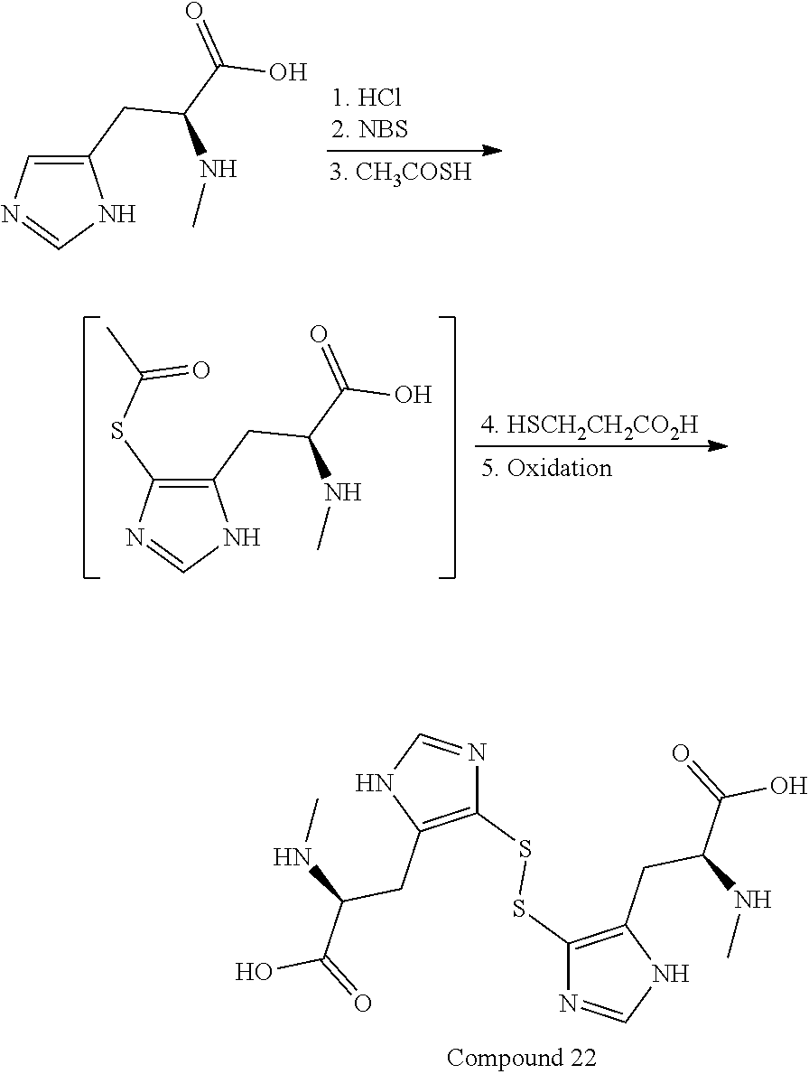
C1(CC(C(=O)O)NC)=CN=CN1.C1(CC(C(=O)O)NC)=C(SC(=O)C)N=CN1.[4. HSCH2CH2CO2H].C1(CC(C(=O)O)NC)=C(SSC2=C(CC(C(O)=O)NC)NC=N2)N=CN1
